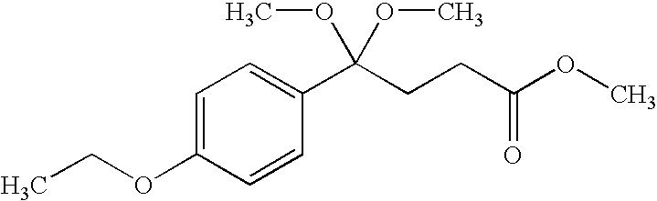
C1=C(OCC)C=CC(C(CCC(OC)=O)(OC)OC)=C1
